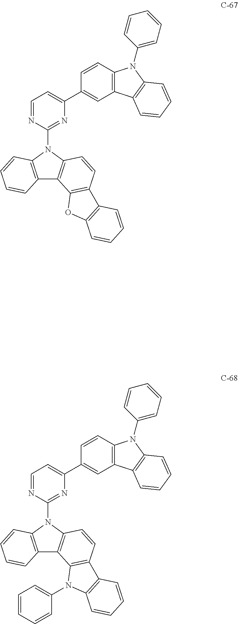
C12=C(N(C3=NC(C4=CC5=C(C=C4)N(C4=CC=CC=C4)C4=C5C=CC=C4)=CC=N3)C3=C1C1=C(C=C3)C3=C(O1)C=CC=C3)C=CC=C2.C12=C(N(C3=NC(C4=CC5=C(C=C4)N(C4=CC=CC=C4)C4=C5C=CC=C4)=CC=N3)C3=C1C1=C(C=C3)C3=C(N1C1=CC=CC=C1)C=CC=C3)C=CC=C2
